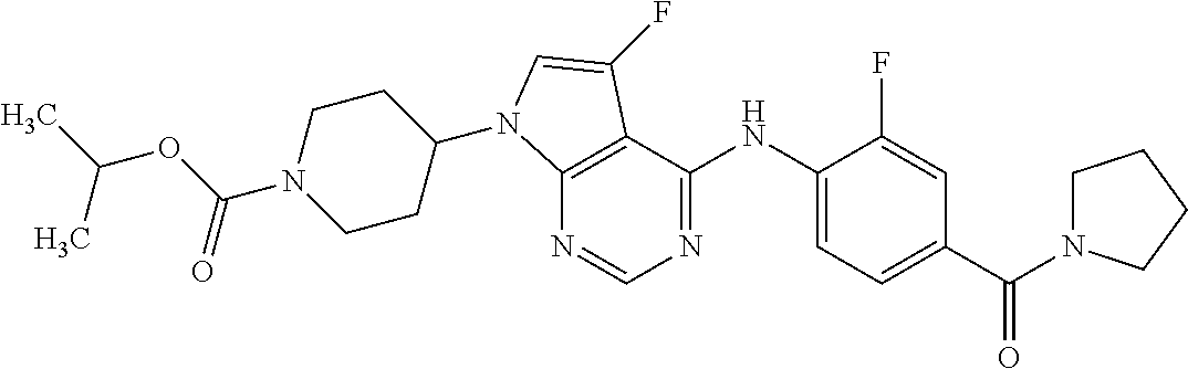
C(N1CCC(N2C3=C(C(NC4=CC=C(C(N5CCCC5)=O)C=C4F)=NC=N3)C(F)=C2)CC1)(OC(C)C)=O
